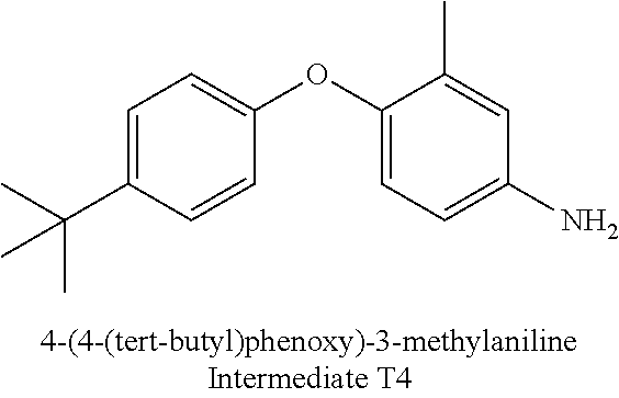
C1=C(C(C)(C)C)C=CC(OC2=CC=C(N)C=C2C)=C1
